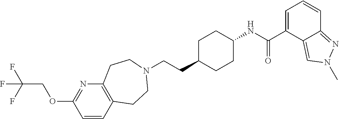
C(CC1CCC(NC(C2=CC=CC3=NN(C)C=C23)=O)CC1)N1CCC2=C(N=C(OCC(F)(F)F)C=C2)CC1
